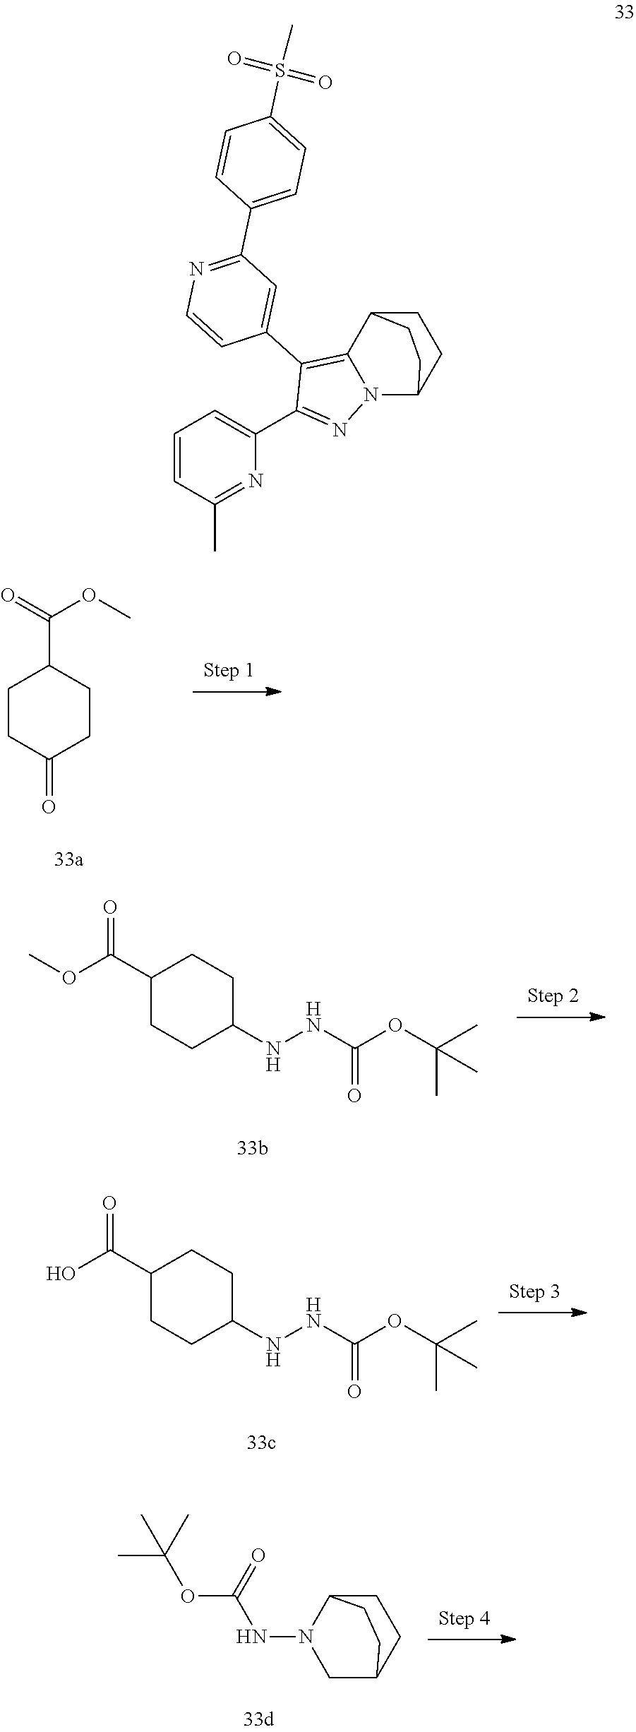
C1CC(=O)CCC1C(=O)OC.C1(C(OC)=O)CCC(NNC(OC(C)(C)C)=O)CC1.C1(C(O)=O)CCC(NNC(OC(C)(C)C)=O)CC1.CC(C)(C)OC(=O)NN1CC2CCC1CC2.C1=CC(C)=NC(C2=NN3C(=C2C2=CC(C4=CC=C(S(=O)(=O)C)C=C4)=NC=C2)C2CCC3CC2)=C1
